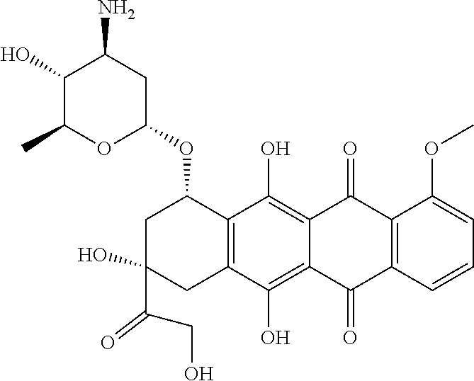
C1=C(OC)C2=C(C=C1)C(=O)C1=C(O)C3=C(C(O)=C1C2=O)C(OC1OC(C)C(O)C(N)C1)CC(C(CO)=O)(O)C3
